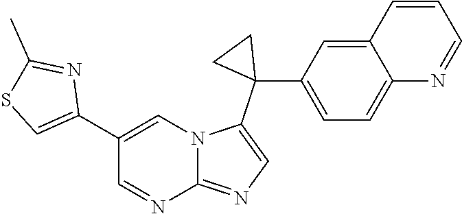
C1(C2=CSC(C)=N2)=CN2C(=NC=C2C2(C3=CC=C4C(=C3)C=CC=N4)CC2)N=C1
